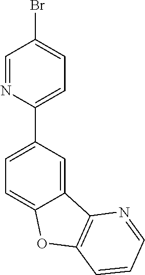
C1=C2C(=CC=C1C1=CC=C(Br)C=N1)OC1=C2N=CC=C1
